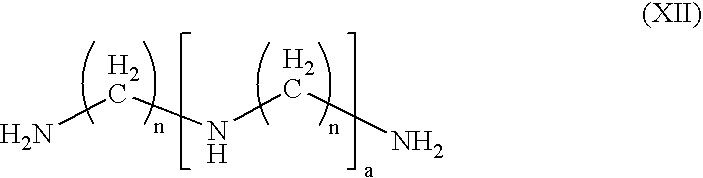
NCNCN
